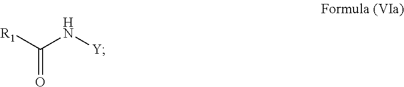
[R1]C(N[Y])=O
